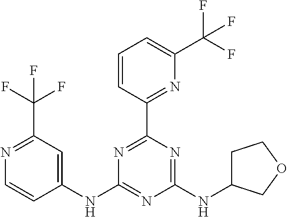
C1(NC2=NC(NC3CCOC3)=NC(C3=NC(C(F)(F)F)=CC=C3)=N2)=CC(C(F)(F)F)=NC=C1
